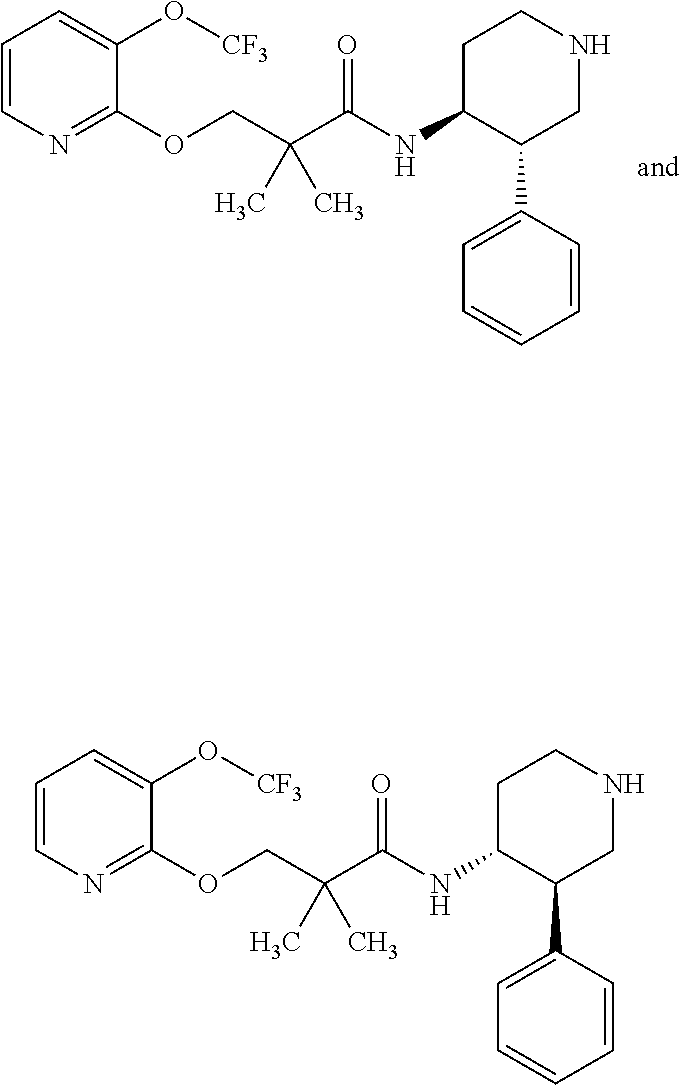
C1(O[CF3])=CC=CN=C1OCC(C(NC1C(C2=CC=CC=C2)CNCC1)=O)(C)C.C1(O[CF3])=CC=CN=C1OCC(C(NC1C(C2=CC=CC=C2)CNCC1)=O)(C)C
